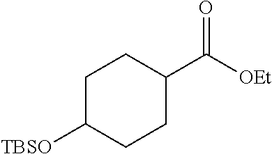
C1C([TBSO])CCC(C([OEt])=O)C1
